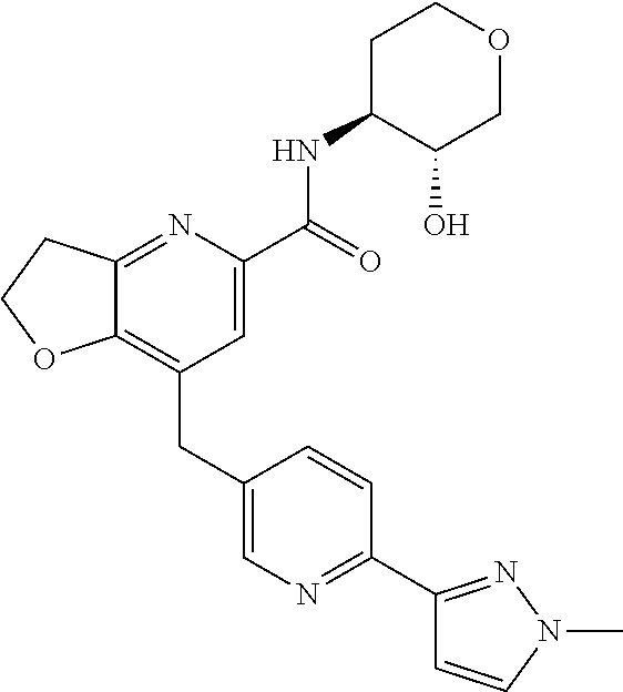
C12=C(CC3=CN=C(C4=NN(C)C=C4)C=C3)C=C(C(NC3C(O)COCC3)=O)N=C1CCO2
